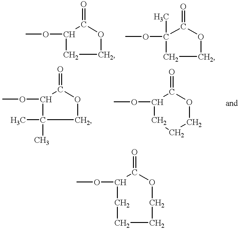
C1(OC)CCOC1=O.C1(C)(OC)CCOC1=O.C1(OC)CCCOC1=O.C1(OC)C(C)(C)COC1=O.C1(OC)CCCCOC1=O
